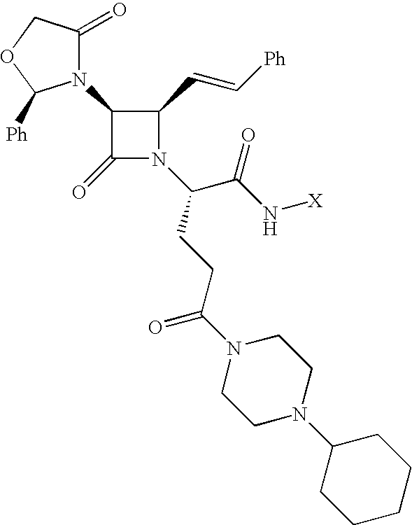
C1(N2C(=O)COC2[Ph])C(=O)N(C(C(N[X])=O)CCC(=O)N2CCN(C3CCCCC3)CC2)C1C=C[Ph]
